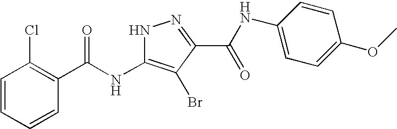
C1=CC=CC(C(NC2=C(Br)C(C(NC3=CC=C(OC)C=C3)=O)=NN2)=O)=C1Cl
